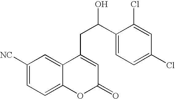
C1([NC])=CC=C2C(=C1)C(CC(O)C1=CC=C(Cl)C=C1Cl)=CC(=O)O2
